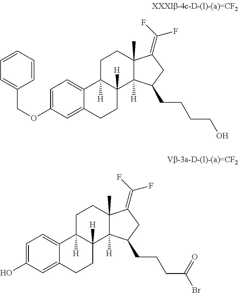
C1=C(OCC2=CC=CC=C2)C=C2C(=C1)C1([H])C([H])(CC2)C2([H])C(C)(CC1)C(=C(F)F)CC2CCCCO.C1=C(O)C=C2C(=C1)C1([H])C([H])(CC2)C2([H])C(C)(CC1)C(=C(F)F)CC2CCCC(Br)=O
